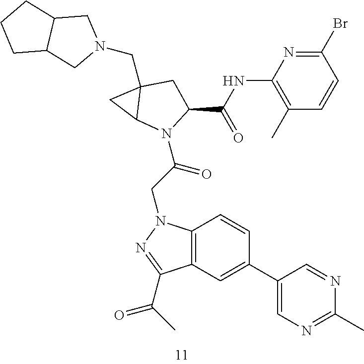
C1(C2=CN=C(C)N=C2)=CC2=C(C=C1)N(CC(=O)N1C(C(NC3=C(C)C=CC(Br)=N3)=O)CC3(CN4CC5C(C4)CCC5)C1C3)N=C2C(=O)C
